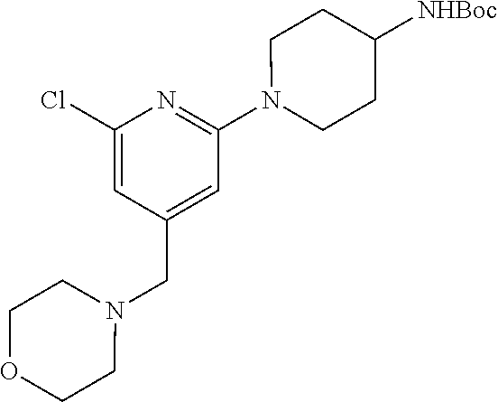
C1(Cl)=CC(CN2CCOCC2)=CC(N2CCC([NHBoc])CC2)=N1
